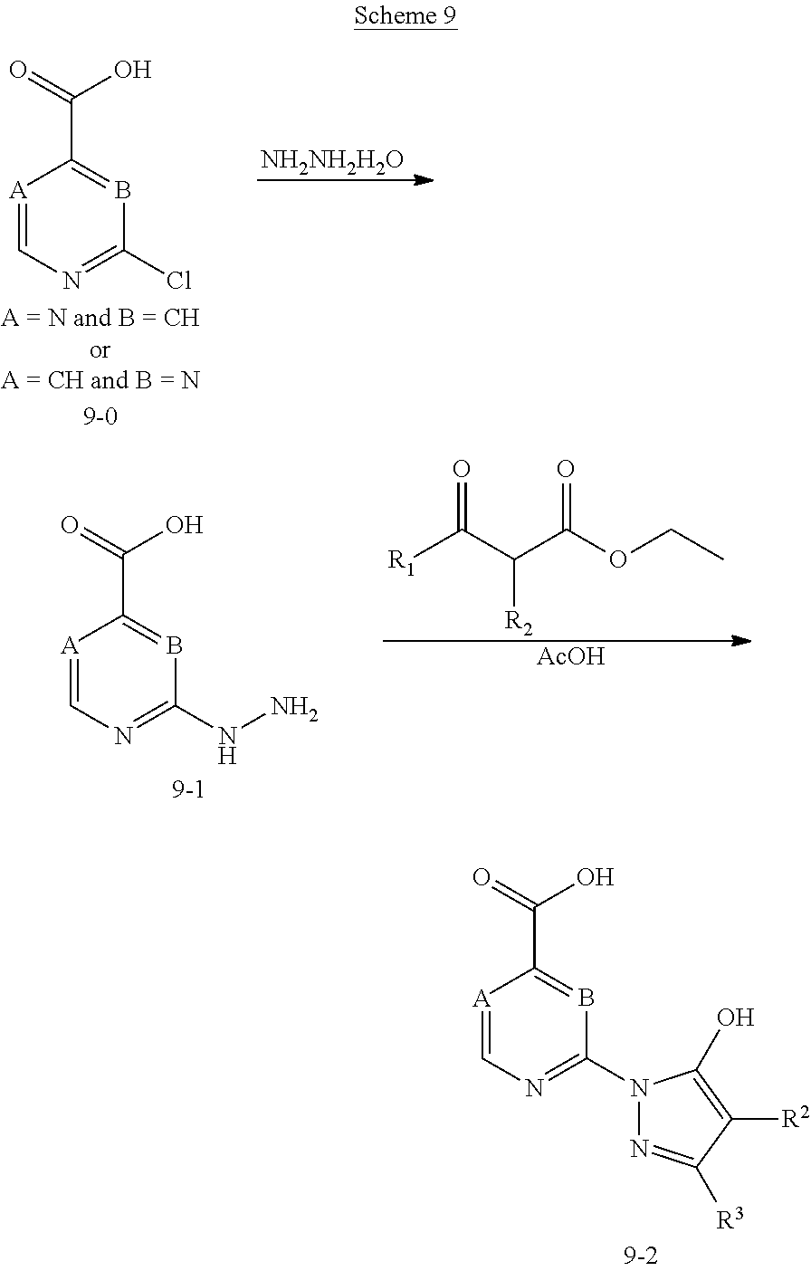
[A]1=CN=C(N2N=C([R3])C([R2])=C2O)B=C1C(O)=O.[NH2NH2H2O].[A]1=CN=C(Cl)B=C1C(O)=O.[R1]C(C(C(OCC)=O)[R2])=O.[AcOH].[A]1=CN=C(NN)B=C1C(O)=O
